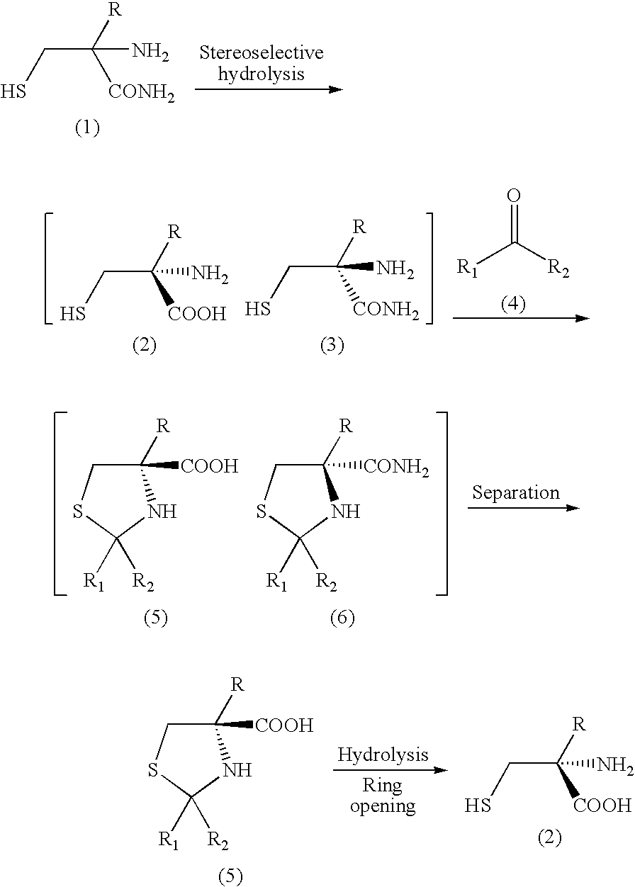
SCC([R])(N)[CONH2].SCC([R])(N)[COOH].SCC([R])(N)[CONH2].[R1]C([R2])=O.C1([R])([COOH])CSC([R1])([R2])N1.C1([CONH2])([R])CSC([R1])([R2])N1.C1([R])([COOH])CSC([R1])([R2])N1.SCC([R])(N)[COOH]
